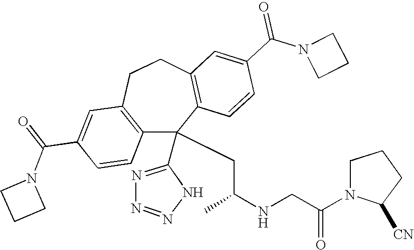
C(C1=CC2=C(C=C1)C(C1=NN=NN1)(CC(NCC(N1C([CN])CCC1)=O)C)C1=C(CC2)C=C(C(N2CCC2)=O)C=C1)(=O)N1CCC1
